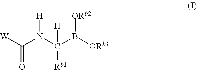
[W]C(=O)N(C([Rb1])([H])B([ORb2])[ORb3])[H]
